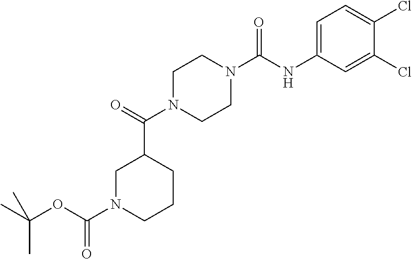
C1=C(NC(N2CCN(C(=O)C3CN(C(OC(C)(C)C)=O)CCC3)CC2)=O)C=C(Cl)C(Cl)=C1
